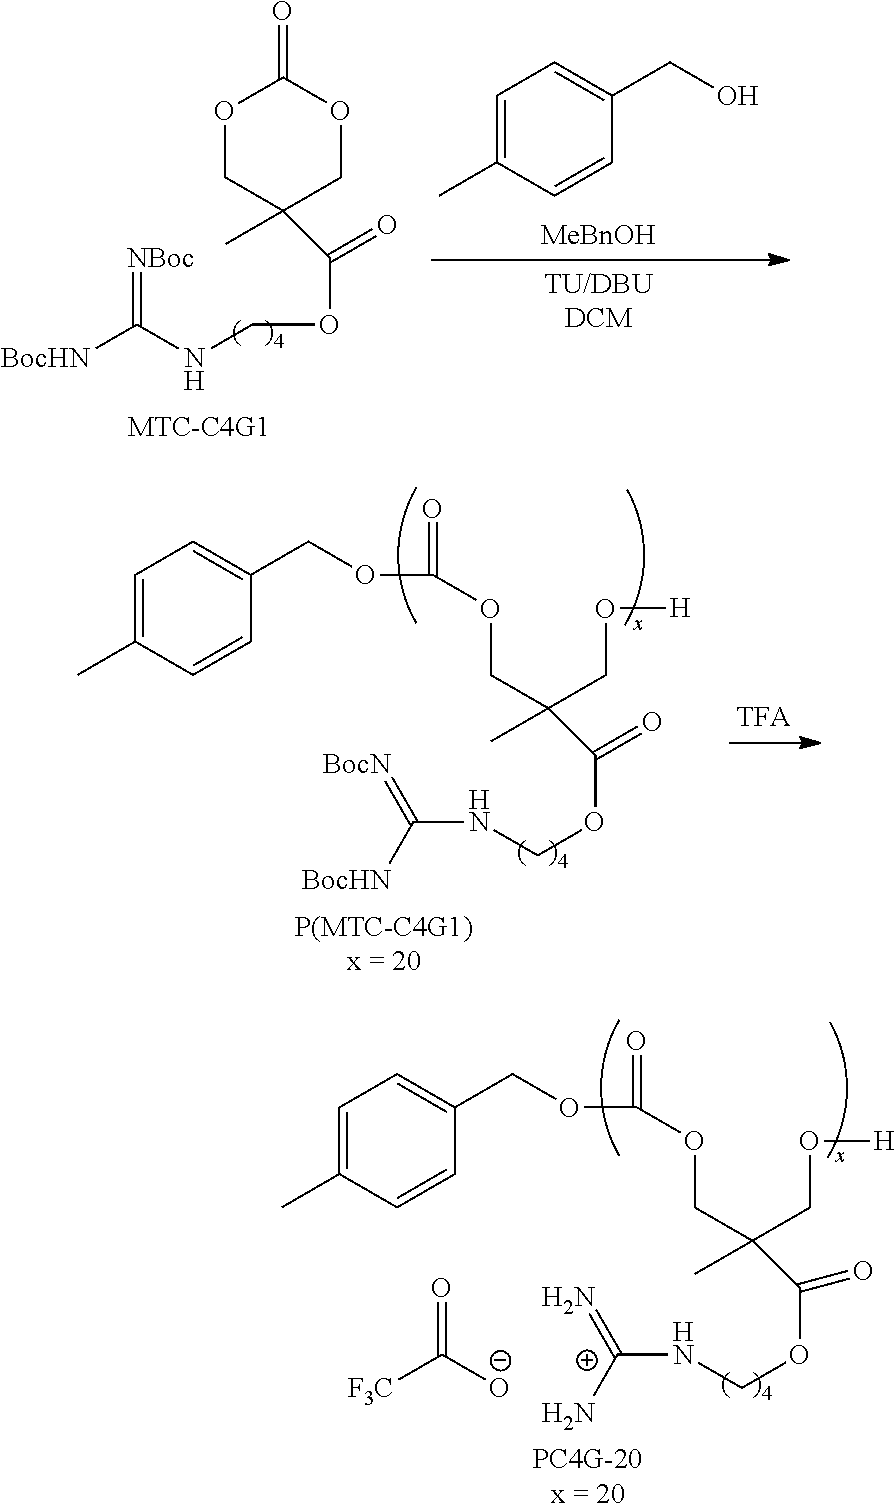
[F3C]C([O-])=O.C1=C(C)C=CC(COC(=O)OCC(C)(CO[H])C(=O)OCN[C+](=N)N)=C1.C1=C(C)C=CC(CO)=C1.O=C(OCNC(=[NBoc])[BocHN])C1(C)COC(=O)OC1.C1=C(C)C=CC(COC(=O)OCC(C)(CO[H])C(=O)OCNC(=[BocN])[BocHN])=C1
